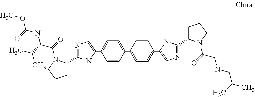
C1=CC(C2=CC=C(C3=CN=C(C4CCCN4C(C(NC(=O)OC)C(C)C)=O)N3)C=C2)=CC=C1C1=CN=C(C2CCCN2C(CNCC(C)C)=O)N1
